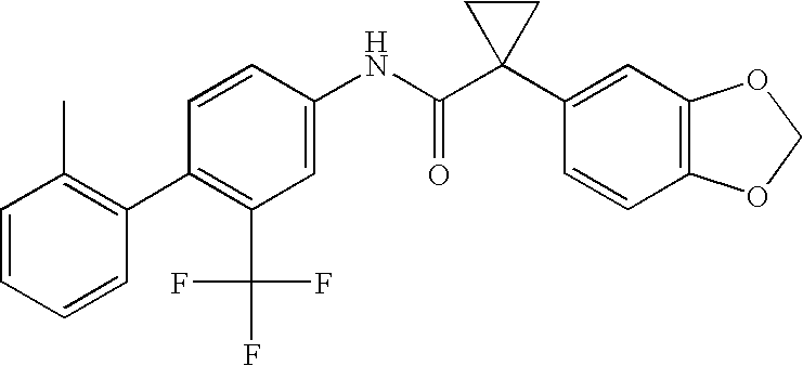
C1(NC(C2(C3=CC4=C(C=C3)OCO4)CC2)=O)=CC(C(F)(F)F)=C(C2=C(C)C=CC=C2)C=C1
